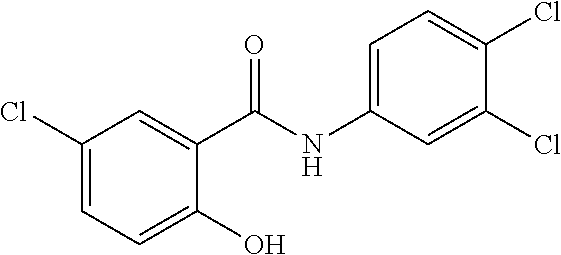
C1(Cl)=CC=C(O)C(C(NC2=CC=C(Cl)C(Cl)=C2)=O)=C1
